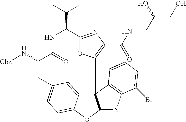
C123C4=CC(=CC=C4OC1NC1=C2C=CC=C1Br)CC(N[Cbz])C(=O)NC(C(C)C)C1=NC(C(NCC(CO)O)=O)=C3O1
